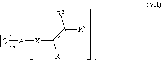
[Q][A][X]C([R1])=C([R2])[R3]
